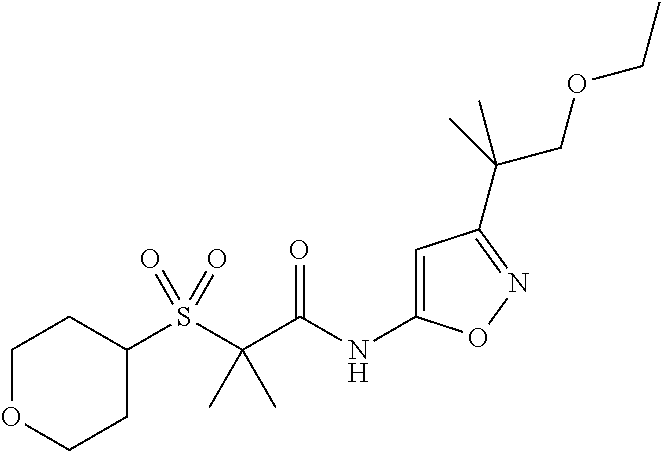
C1(S(C(C(NC2=CC(C(COCC)(C)C)=NO2)=O)(C)C)(=O)=O)CCOCC1
